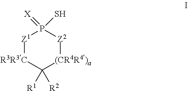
[Z1]1[R3R3C]C([R1])([R2])[(CR4R4)a][Z2]P1(=[X])S
